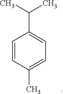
CC(C1=CC=C(C)C=C1)C
